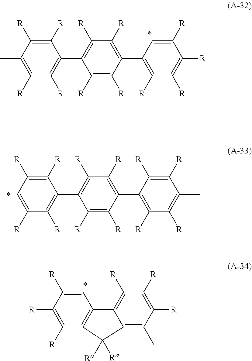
C1(C)=C([R])C([R])=C(C2=C([R])C([R])=C(C3=C([R])C([R])=C([R])C([R])=C3)C([R])=C2[R])C([R])=C1[R].C1=C([R])C([R])=C(C2=C([R])C([R])=C(C3=C([R])C([R])=C(C)C([R])=C3[R])C([R])=C2[R])C([R])=C1[R].C1([R])=C([R])C2=C(C=C1[R])C1=C([R])C([R])=C([R])C(C)=C1C2([Ra])[Ra]
